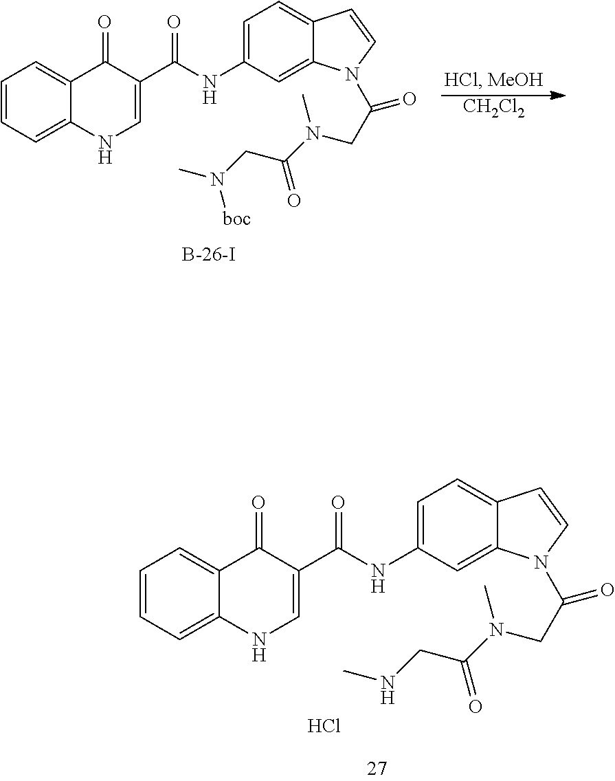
C1=CC=C2C(=C1)C(=O)C(C(NC1=CC=C3C(=C1)N(C(CN(C(CNC)=O)C)=O)C=C3)=O)=CN2.Cl.[CH2Cl2].C1=CC=C2C(=C1)C(=O)C(C(NC1=CC=C3C(=C1)N(C(CN(C(CN(C)[boc])=O)C)=O)C=C3)=O)=CN2
